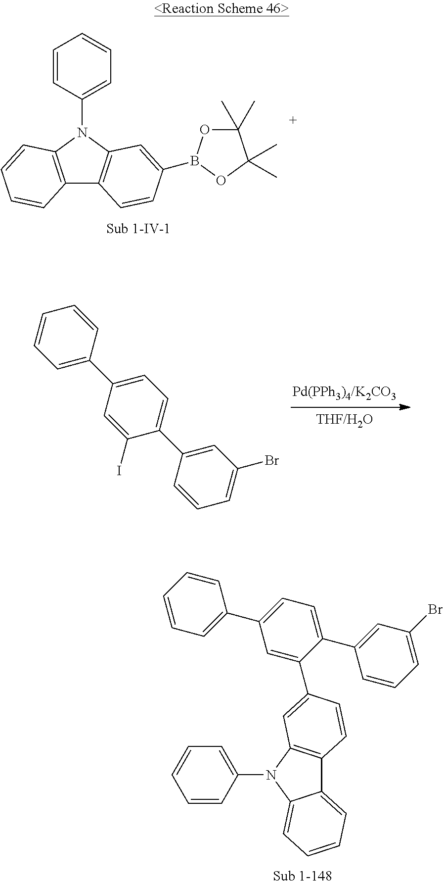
C12=C(N(C3=CC=CC=C3)C3=C1C=CC(B1OC(C)(C)C(C)(C)O1)=C3)C=CC=C2.C1=CC=C(C2=CC=C(C3=CC(Br)=CC=C3)C(I)=C2)C=C1.C12=CC=CC=C1N(C1=CC=CC=C1)C1=C2C=CC(C2=CC(C3=CC=CC=C3)=CC=C2C2=CC(Br)=CC=C2)=C1
